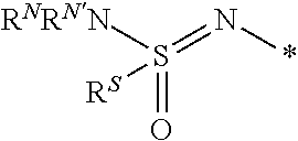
[RNRNN]S(=N*)(=O)[RS]
